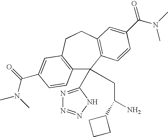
C12=C(CCC3=C(C1(C1=NN=NN1)CC(N)C1CCC1)C=CC(C(N(C)C)=O)=C3)C=C(C(=O)N(C)C)C=C2
